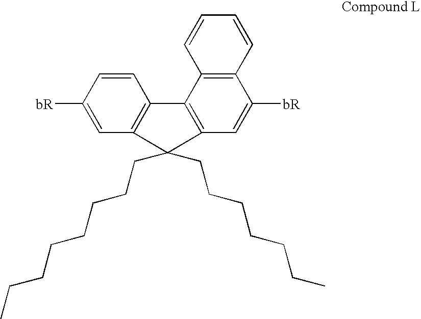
C1=C([bR])C=CC2=C1C(CCCCCCCC)(CCCCCCC)C1=C2C2=C(C([bR])=C1)C=CC=C2
